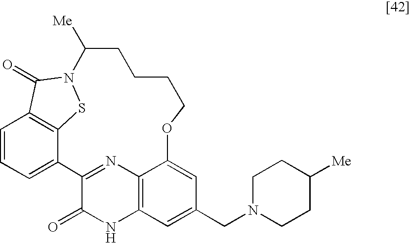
C1=CC=C2C3=C1C(=O)N(S3)C([Me])CCCCOC1=CC(CN3CCC([Me])CC3)=CC3=C1N=C2C(=O)N3
